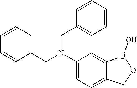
C1(N(CC2=CC=CC=C2)CC2=CC=CC=C2)=CC=C2C(=C1)B(O)OC2
